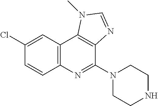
C12=C(C=C(Cl)C=C1)C1=C(C(N3CCNCC3)=N2)N=CN1C
